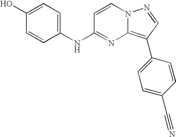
C1(O)=CC=C(NC2=NC3=C(C4=CC=C(C#N)C=C4)C=NN3C=C2)C=C1
